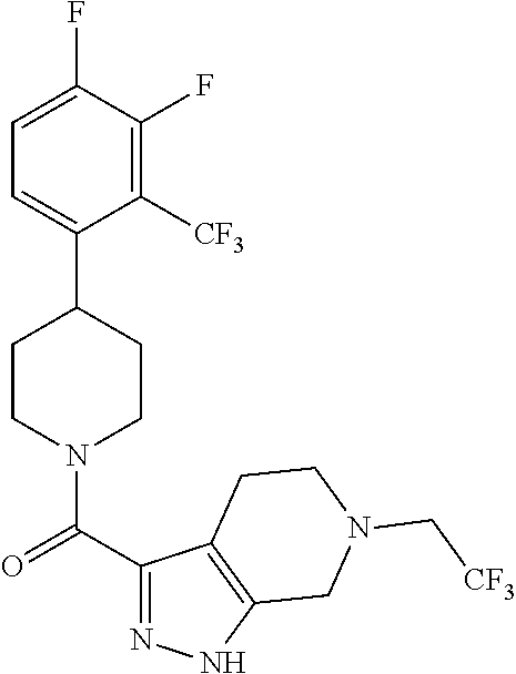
C1=C(F)C(F)=C([CF3])C(C2CCN(C(C3=NNC4=C3CCN(C[CF3])C4)=O)CC2)=C1
